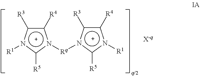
c1([R4])c([R3])n([R1])c([R5])n1[Rq]n1c([R3])c([R4])n([R1])c1[R5]
